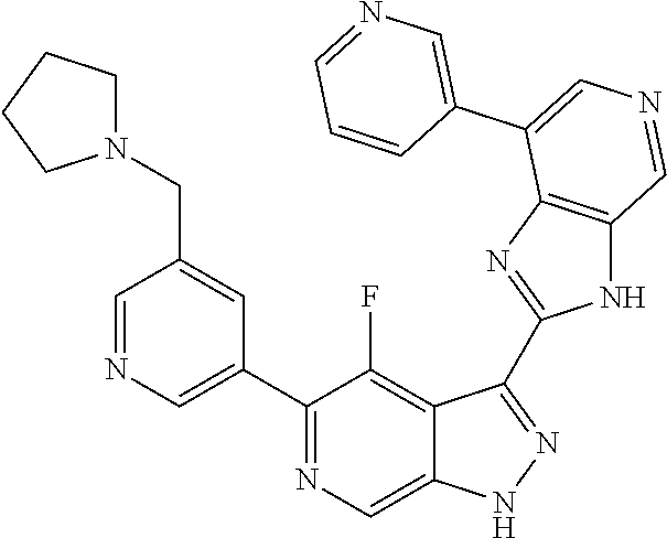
C1(C2=CN=CC(CN3CCCC3)=C2)=NC=C2C(=C1F)C(C1=NC3=C(N1)C=NC=C3C1=CN=CC=C1)=NN2
